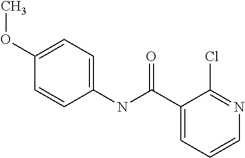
C1=CC(NC(C2=CC=CN=C2Cl)=O)=CC=C1OC
